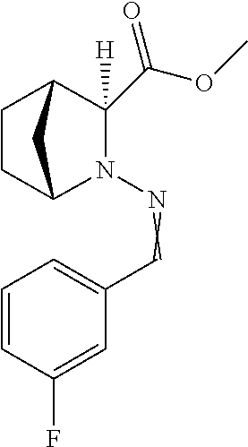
N1(N=CC2=CC=CC(F)=C2)C(C(OC)=O)([H])C2CCC1C2
